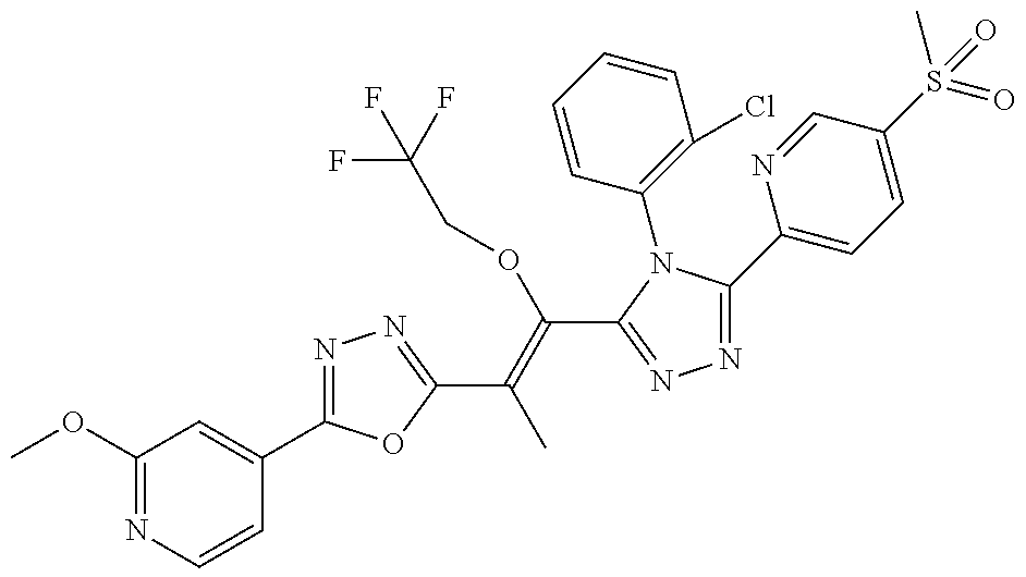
C1(OC)=NC=CC(C2=NN=C(C(=C(C3=NN=C(C4=CC=C(S(C)(=O)=O)C=N4)N3C3=C(Cl)C=CC=C3)OCC(F)(F)F)C)O2)=C1
